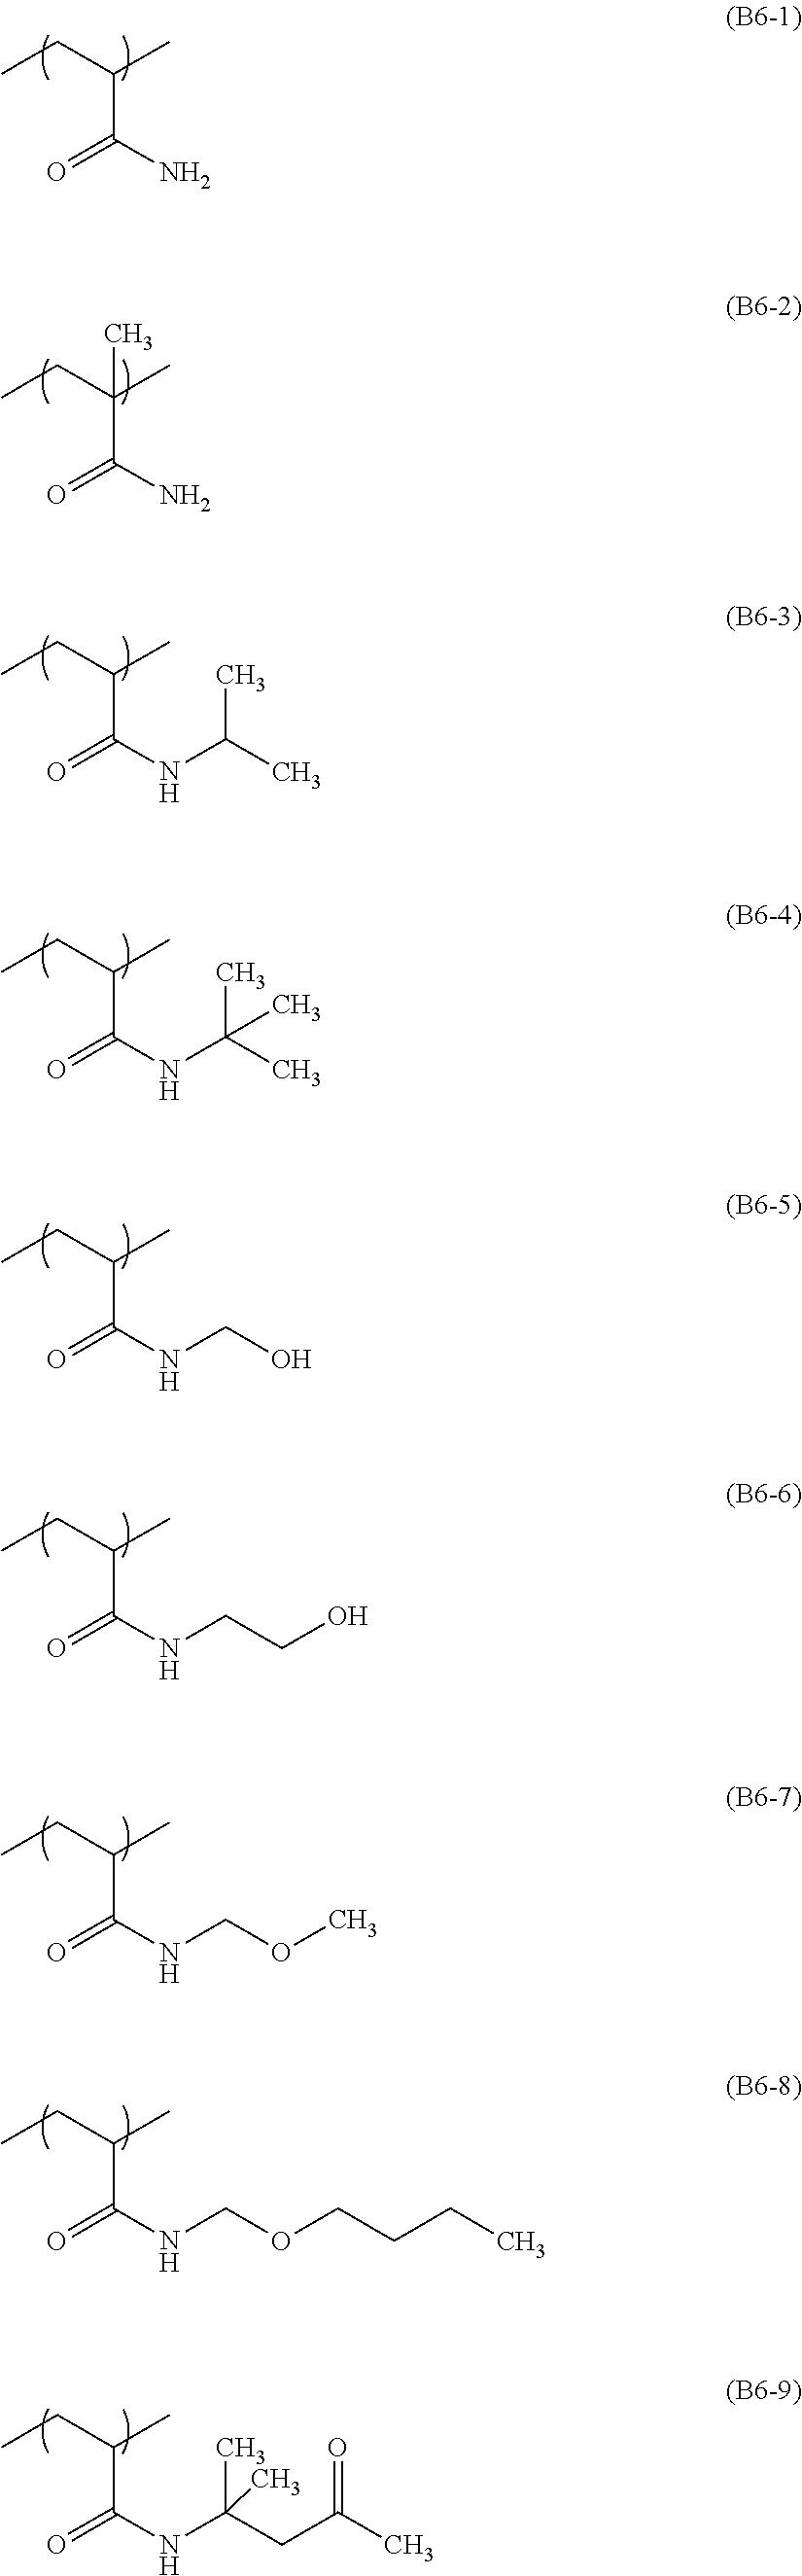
C(C(N)=O)(CC)C.C(C(N)=O)(CC)(C)C.C(C(NC(C)C)=O)(CC)C.C(C(NC(C)(C)C)=O)(CC)C.C(C(NCO)=O)(CC)C.C(C(NCCO)=O)(CC)C.C(C(NCOC)=O)(CC)C.C(C(NCOCCCC)=O)(CC)C.C(C(NC(CC(C)=O)(C)C)=O)(CC)C
